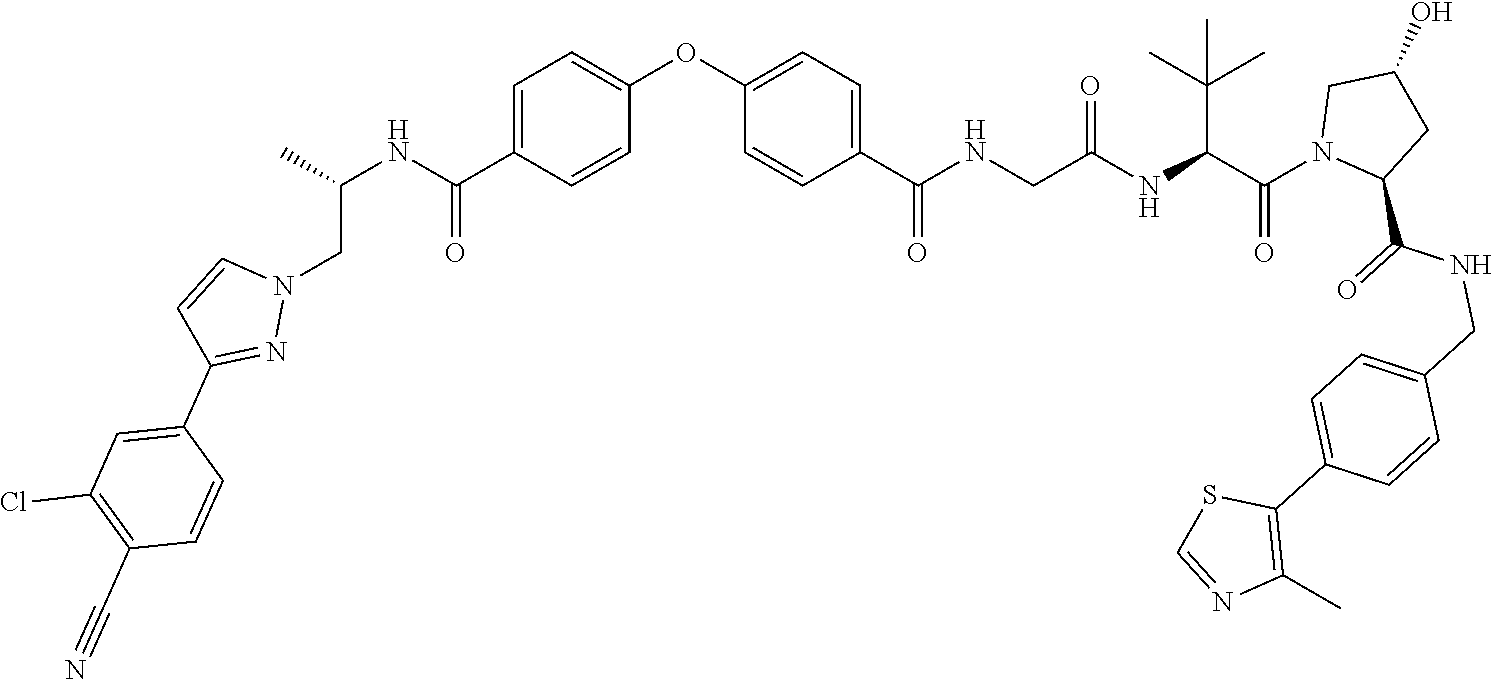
C1=C(C(NC(C)CN2C=CC(C3=CC(Cl)=C(C#N)C=C3)=N2)=O)C=CC(OC2=CC=C(C(NCC(NC(C(C)(C)C)C(=O)N3C(C(NCC4=CC=C(C5=C(C)N=CS5)C=C4)=O)CC(O)C3)=O)=O)C=C2)=C1
